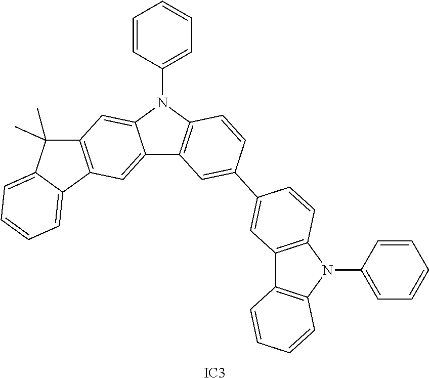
C12=CC3=C(C=C1N(C1=CC=CC=C1)C1=C2C=C(C2=CC4=C(N(C5=CC=CC=C5)C5=C4C=CC=C5)C=C2)C=C1)C(C)(C)C1=CC=CC=C31.[IC3]
